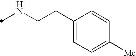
N(CCC1=CC=C([Me])C=C1)C
